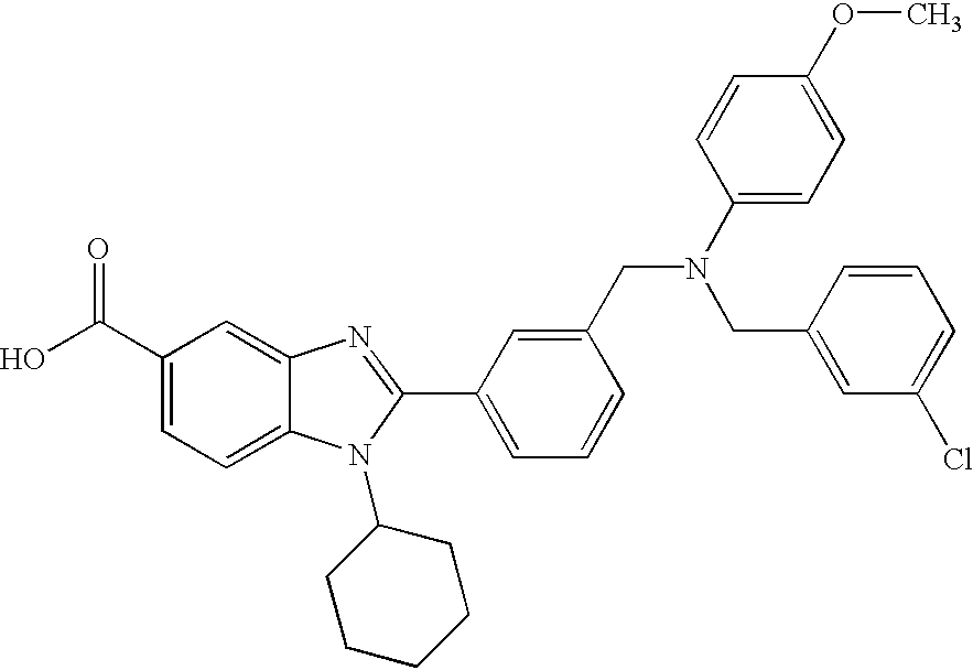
OC(C1=CC=C2C(=C1)N=C(C1=CC=CC(CN(C3=CC=C(OC)C=C3)CC3=CC(Cl)=CC=C3)=C1)N2C1CCCCC1)=O
